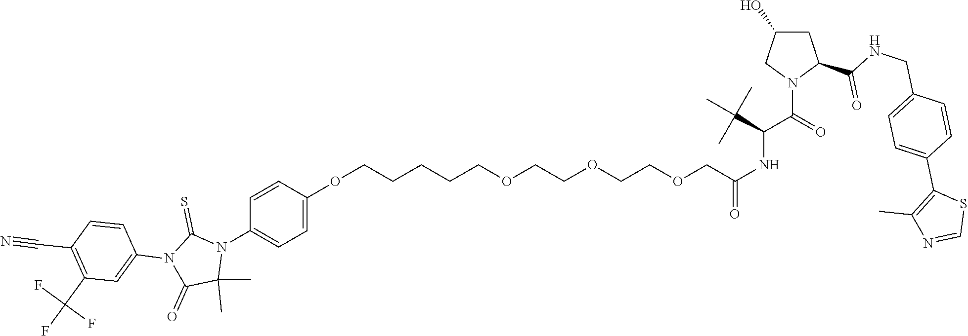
O(CCCCCOCCOCCOCC(NC(C(=O)N1C(C(NCC2=CC=C(C3=C(C)N=CS3)C=C2)=O)CC(O)C1)C(C)(C)C)=O)C1=CC=C(N2C(=S)N(C3=CC(C(F)(F)F)=C(C#N)C=C3)C(=O)C2(C)C)C=C1
